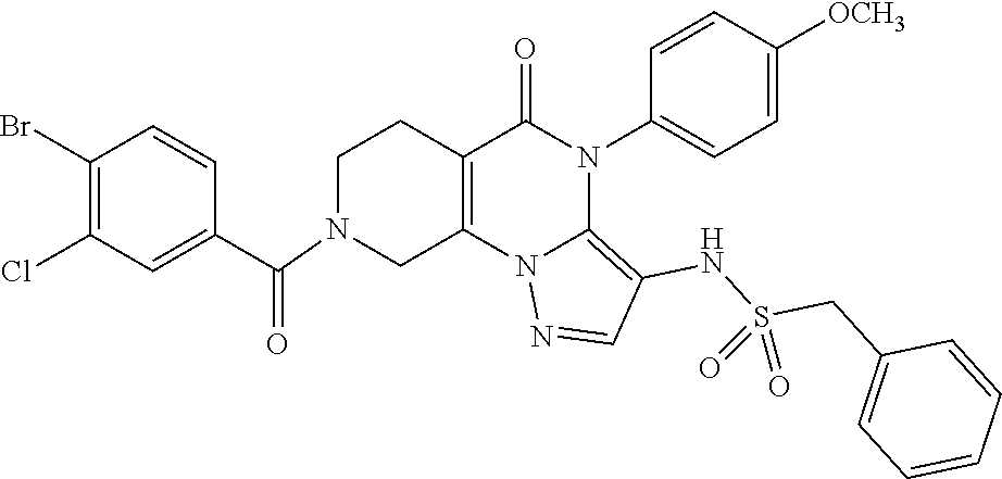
C1(Br)=C(Cl)C=C(C(=O)N2CC3=C(CC2)C(=O)N(C2=CC=C([OCH3])C=C2)C2=C(NS(CC4=CC=CC=C4)(=O)=O)C=NN32)C=C1
